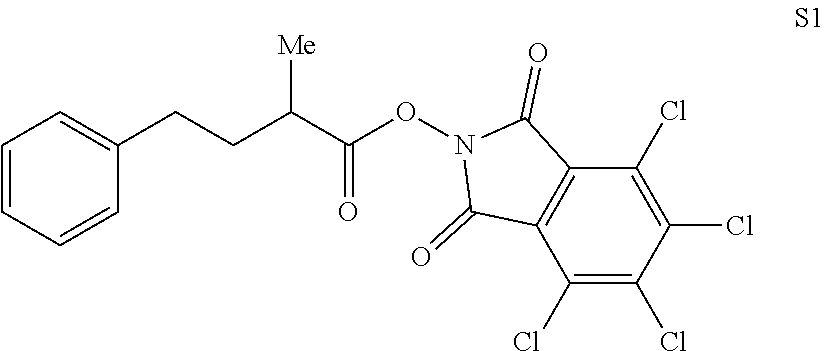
C1=CC=CC(CCC(C(ON2C(=O)C3=C(C2=O)C(Cl)=C(Cl)C(Cl)=C3Cl)=O)[Me])=C1
